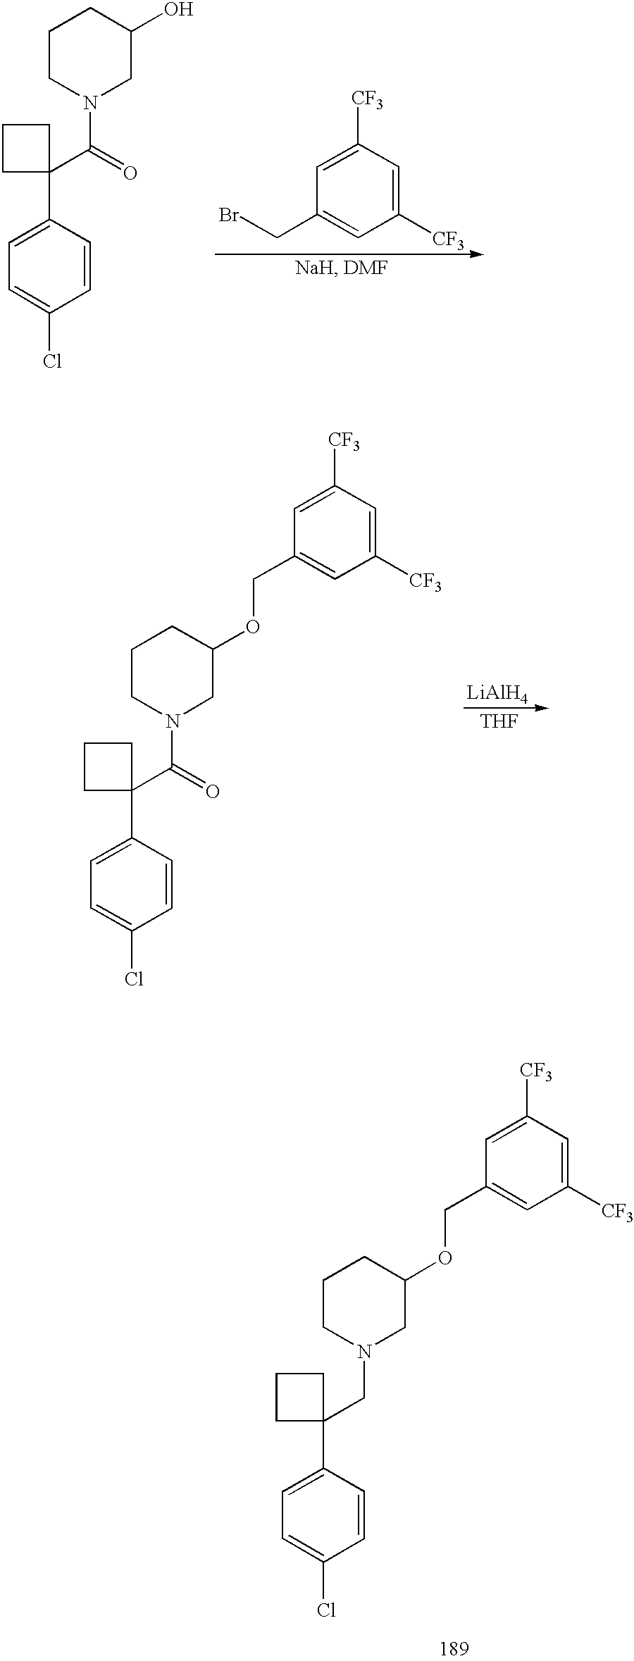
C1=C(C2(C(=O)N3CC(O)CCC3)CCC2)C=CC(Cl)=C1.C1=C([CF3])C=C([CF3])C=C1CBr.C1=C(C2(C(=O)N3CC(OCC4=CC([CF3])=CC([CF3])=C4)CCC3)CCC2)C=CC(Cl)=C1.[LiAlH4].[THF].C1=C(C2(CN3CC(OCC4=CC([CF3])=CC([CF3])=C4)CCC3)CCC2)C=CC(Cl)=C1
